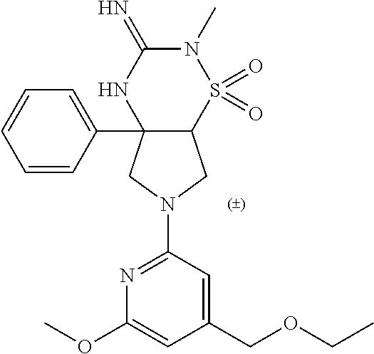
C12(C3=CC=CC=C3)C(S(=O)(=O)N(C)C(=N)N1)CN(C1=NC(OC)=CC(COCC)=C1)C2
